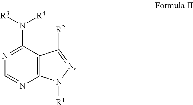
C12=C(C(N([R3])[R4])=NC=N1)C([R2])=NN2[R1]
